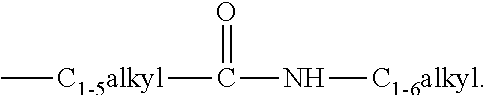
C[C1-5alkyl]C(N[C1-6alkyl])=O
